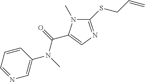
C1(SCC=C)=NC=C(C(=O)N(C)C2=CN=CC=C2)N1C
